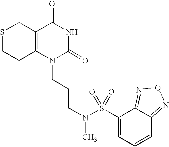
S1CCC2=C(C1)C(=O)NC(=O)N2CCCN(S(C1=CC=CC2=NON=C12)(=O)=O)C
